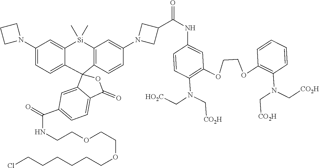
C1(N2CCC2)=CC=C2C(=C1)[Si](C)(C)C1=C(C23C2=CC(C(NCCOCCOCCCCCCCl)=O)=CC=C2C(=O)O3)C=CC(N2CC(C(NC3=CC(OCCOC4=C(N(C[CO2H])C[CO2H])C=CC=C4)=C(N(C[CO2H])C[HO2C])C=C3)=O)C2)=C1
